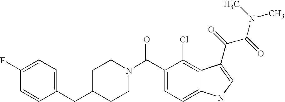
C1(F)=CC=C(CC2CCN(C(C3=CC=C4C(=C3Cl)C(C(C(=O)N(C)C)=O)=CN4)=O)CC2)C=C1
